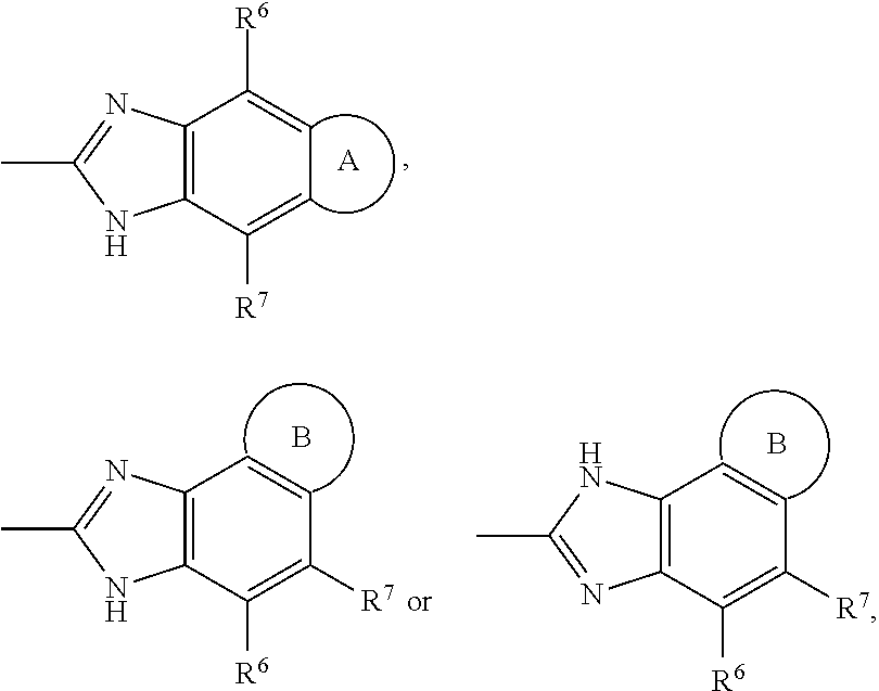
C12=C(C([R7])=CC=C1[R6])NC(C)=N2.[A].C12=C(C([R6])=C([R7])C=C1)NC(C)=N2.B.C12=C(C([R6])=C([R7])C=C1)N=C(C)N2.B
